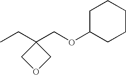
C1C(CC)(COC2CCCCC2)CO1
